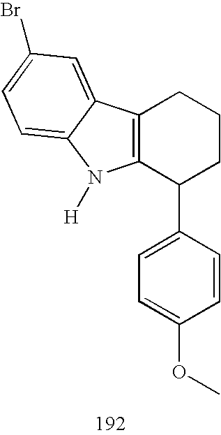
C12=C(C(C3=CC=C(OC)C=C3)CCC1)N([H])C1=CC=C(Br)C=C21
